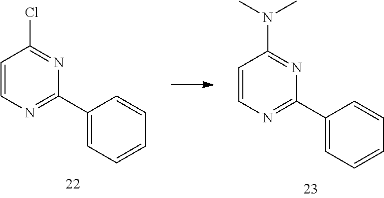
C1=CN=C(C2=CC=CC=C2)N=C1Cl.C1=CN=C(C2=CC=CC=C2)N=C1N(C)C
